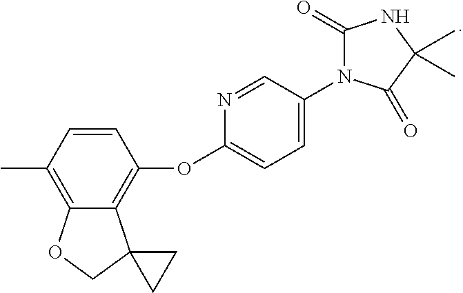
CC1=C2C(=C(OC3=CC=C(N4C(=O)NC(C)(C)C4=O)C=N3)C=C1)C1(CO2)CC1
